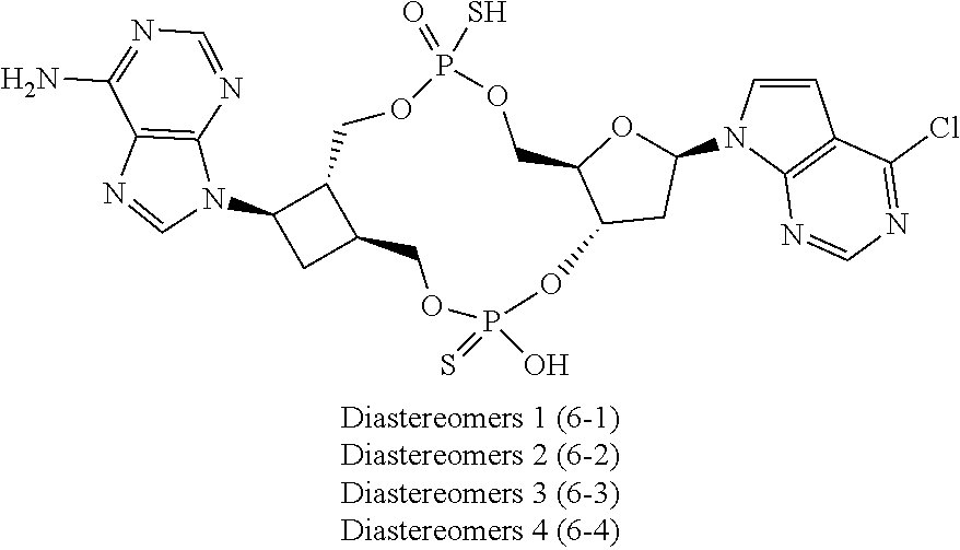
C1=CN(C2OC3C(C2)OP(O)(=S)OCC2C(C(N4C5=C(N=C4)C(N)=NC=N5)C2)COP(=O)(S)OC3)C2=C1C(Cl)=NC=N2
